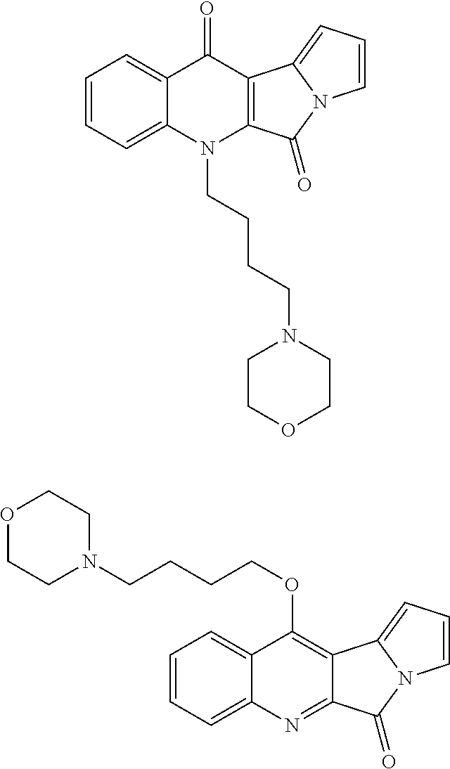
C1=CC=C2C(=C1)C(=O)C1=C(N2CCCCN2CCOCC2)C(=O)N2C1=CC=C2.C1=CC=C2C(=C1)C(OCCCCN1CCOCC1)=C1C(=N2)C(=O)N2C1=CC=C2
